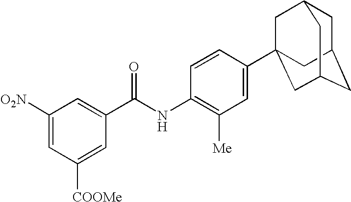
C1([O2N])=CC([COOMe])=CC(C(NC2=C([Me])C=C(C34CC5CC(CC(C3)C5)C4)C=C2)=O)=C1
